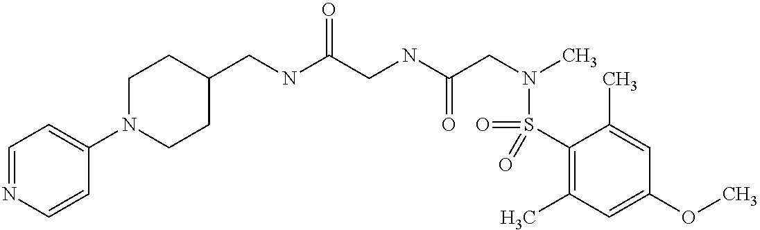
C1(CNC(CNC(CN(C)S(C2=C(C)C=C(OC)C=C2C)(=O)=O)=O)=O)CCN(C2=CC=NC=C2)CC1
